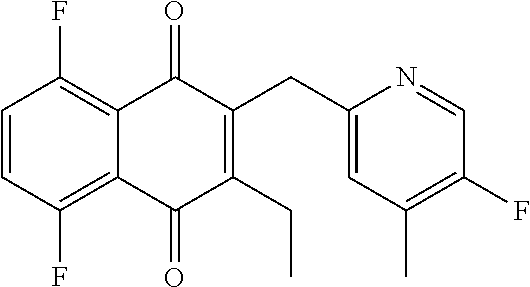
C1(F)=C2C(=O)C(CC3=CC(C)=C(F)C=N3)=C(CC)C(=O)C2=C(F)C=C1
